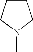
C1CCN(C)C1
